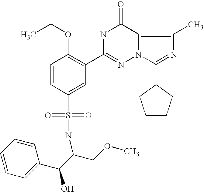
C1=CC(S(=O)(=O)NC(C(C2=CC=CC=C2)O)COC)=CC(C2=NN3C(=C(C)N=C3C3CCCC3)C(=O)N2)=C1OCC
